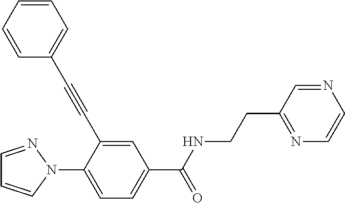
C1=NN(C2=CC=C(C(NCCC3=NC=CN=C3)=O)C=C2C#CC2=CC=CC=C2)C=C1
